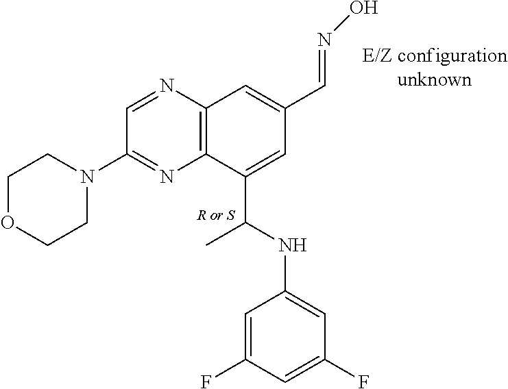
C12=C(C(C(NC3=CC(F)=CC(F)=C3)C)=CC(C=NO)=C1)N=C(N1CCOCC1)C=N2
